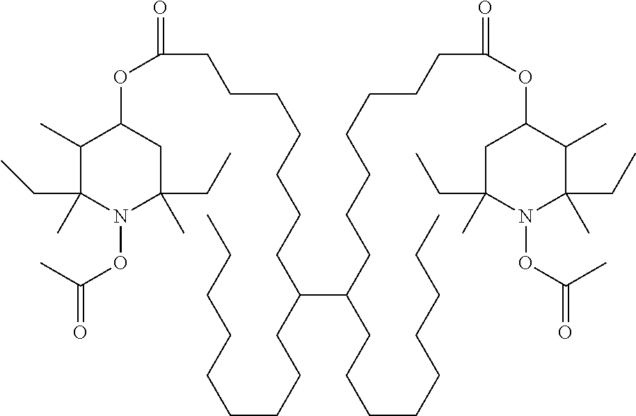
C1(OC(CCCCCCCC(CCCCCCCCC)C(CCCCCCCCC)CCCCCCCC(=O)OC2CC(CC)(C)N(OC(C)=O)C(CC)(C)C2C)=O)C(C)C(CC)(C)N(OC(C)=O)C(CC)(C)C1
